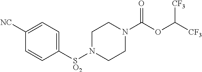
[SO2](N1CCN(C(OC([CF3])[CF3])=O)CC1)C1=CC=C([NC])C=C1
